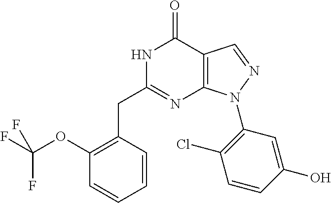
N1C(CC2=C(OC(F)(F)F)C=CC=C2)=NC2=C(C1=O)C=NN2C1=C(Cl)C=CC(O)=C1
